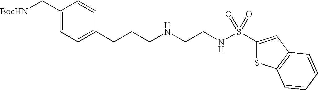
C1(C[BocHN])=CC=C(CCCNCCNS(C2=CC3=C(S2)C=CC=C3)(=O)=O)C=C1
